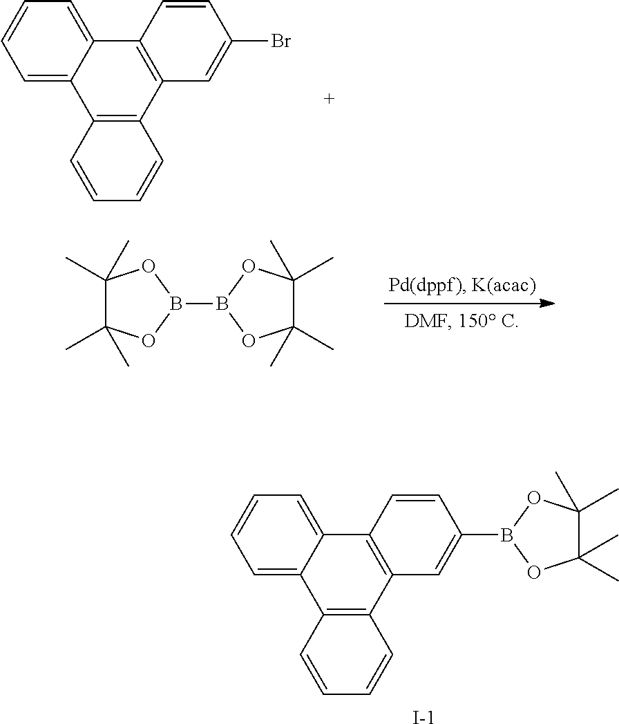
C1=C2C(=CC=C1)C1=C(C3=C2C=CC=C3)C=C(Br)C=C1.B1(B2OC(C)(C)C(C)(C)O2)OC(C)(C)C(C)(C)O1.C1=C2C(=CC=C1)C1=C(C3=C2C=CC=C3)C=C(B2OC(C)(C)C(C)(C)O2)C=C1.[I-]
